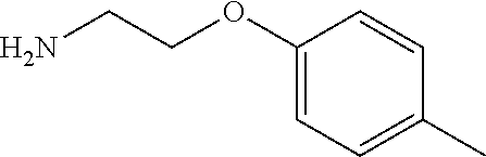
NCCOC1=CC=C(C)C=C1
